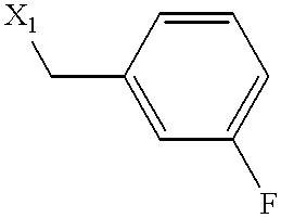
C1(C[X1])=CC(F)=CC=C1
